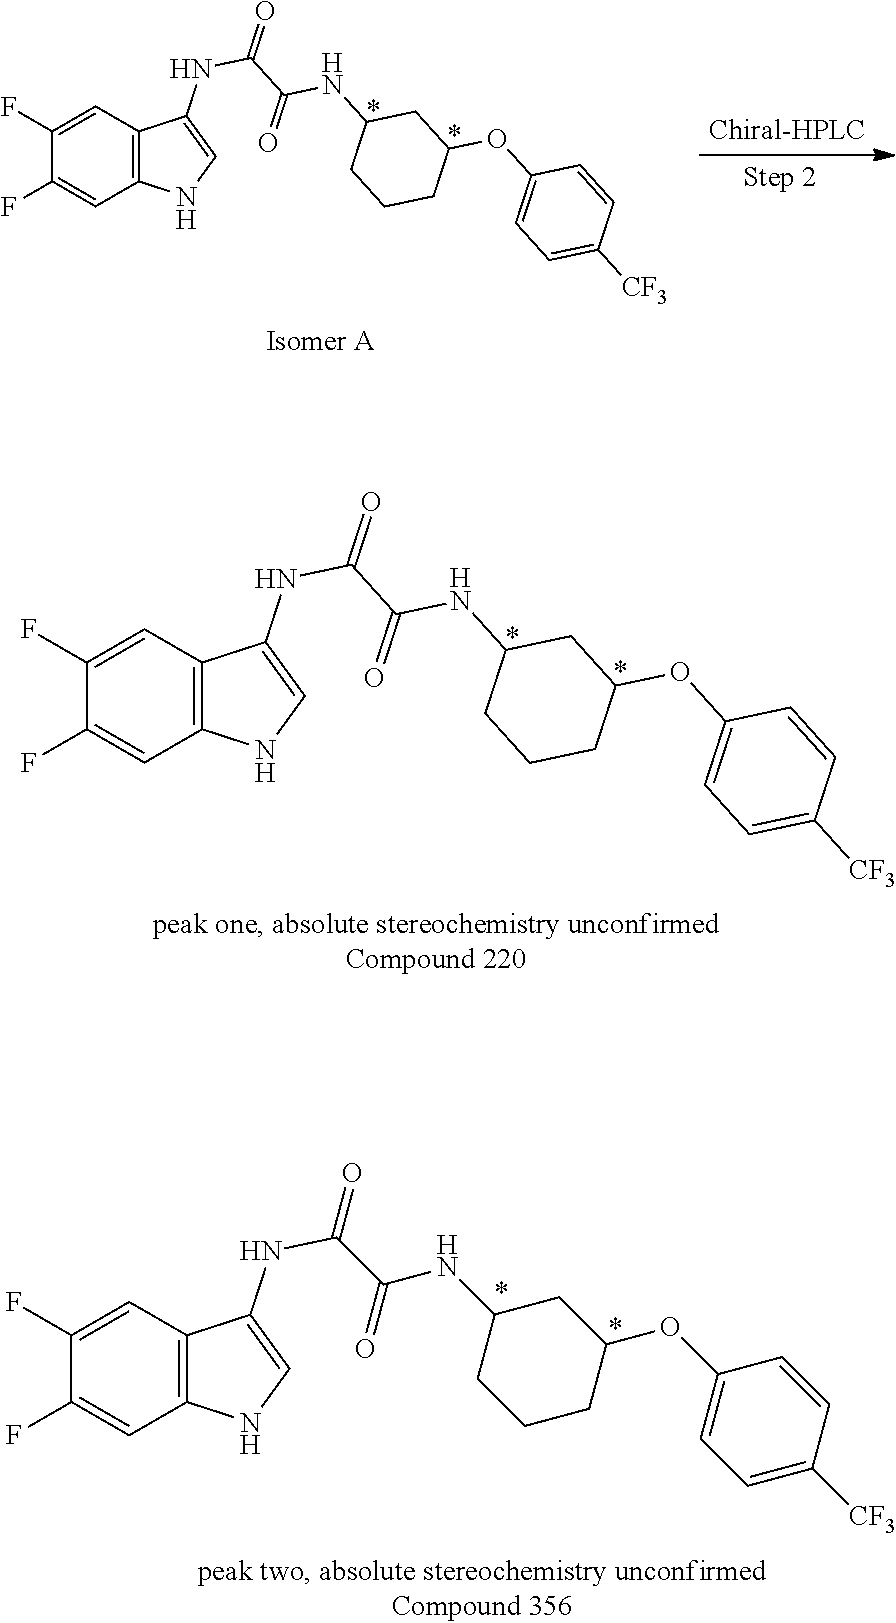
C1=C([CF3])C=CC(OC2CC(NC(C(NC3=CNC4=C3C=C(F)C(F)=C4)=O)=O)CCC2)=C1.C1=C([CF3])C=CC(OC2CC(NC(C(NC3=CNC4=C3C=C(F)C(F)=C4)=O)=O)CCC2)=C1.C1=C([CF3])C=CC(OC2CC(NC(C(NC3=CNC4=C3C=C(F)C(F)=C4)=O)=O)CCC2)=C1
